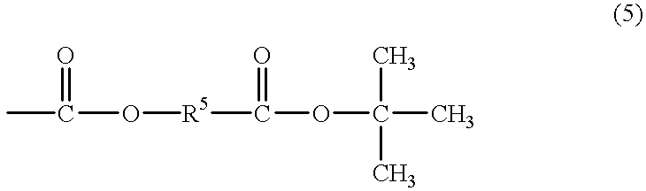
[R5](C(OC(C)(C)C)=O)OC(C)=O
